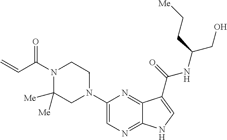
C1(N2CCN(C(C=C)=O)C([Me])([Me])C2)=CN=C2C(=N1)C(C(=O)NC(CO)CC[Me])=CN2
